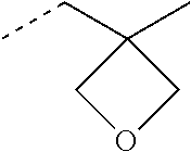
CCC1(C)COC1
